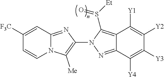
N12C(=NC(N3N=C4C(=C3S([Et])=O)C([Y1])=C([Y2])C([Y3])=C4[Y4])=C1[Me])C=C([F3C])C=C2
